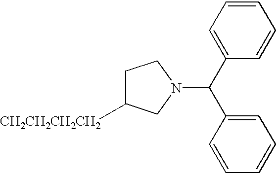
C(C1=CC=CC=C1)(C1=CC=CC=C1)N1CC([CH2CH2CH2CH2])CC1
